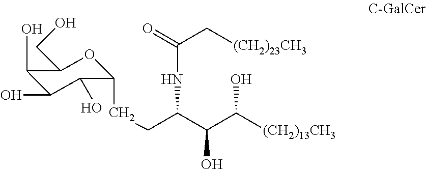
C1(O)C(O)C(O)C(CCC(C(C([(CH2)13CH3])O)O)NC(C[(CH2)23CH3])=O)OC1CO
